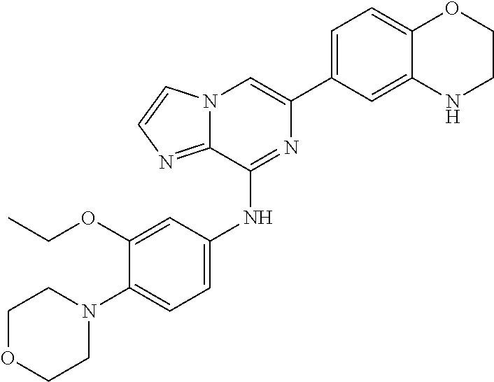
C1(C2=CC=C3C(=C2)NCCO3)=CN2C(=NC=C2)C(NC2=CC=C(N3CCOCC3)C(OCC)=C2)=N1
